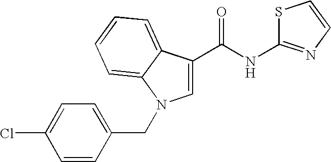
C1=C(C(NC2=NC=CS2)=O)C2=CC=CC=C2N1CC1=CC=C(Cl)C=C1
